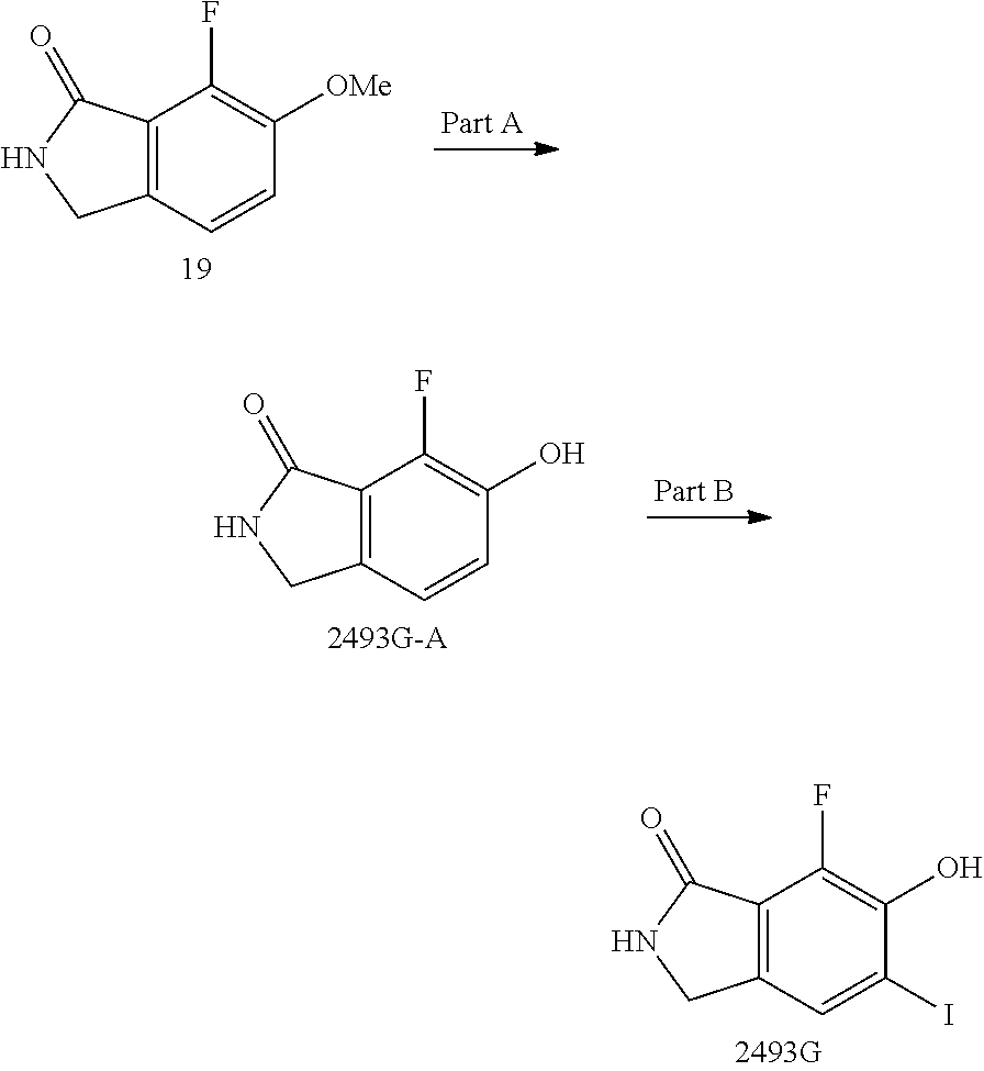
C12=C(C=C(I)C(O)=C1F)CNC2=O.C12=C(C=CC([OMe])=C1F)CNC2=O.C12=C(C=CC(O)=C1F)CNC2=O
